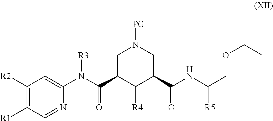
C1([R2])=C([R1])C=NC(N([R3])C(=O)C2C([R4])C(C(=O)NC([R5])COCC)CN([PG])C2)=C1
